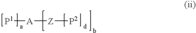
[A]([Z][P2])[P1]
